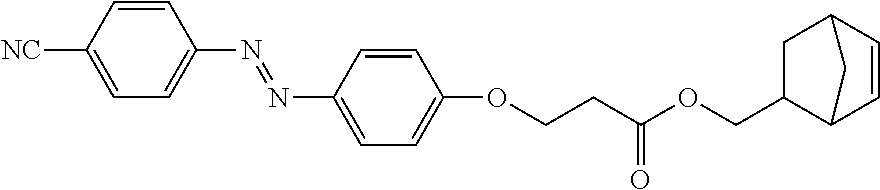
C1=CC([NC])=CC=C1N=NC1=CC=C(OCCC(OCC2CC3C=CC2C3)=O)C=C1
